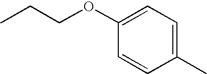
C1(OCCC)=CC=C(C)C=C1
